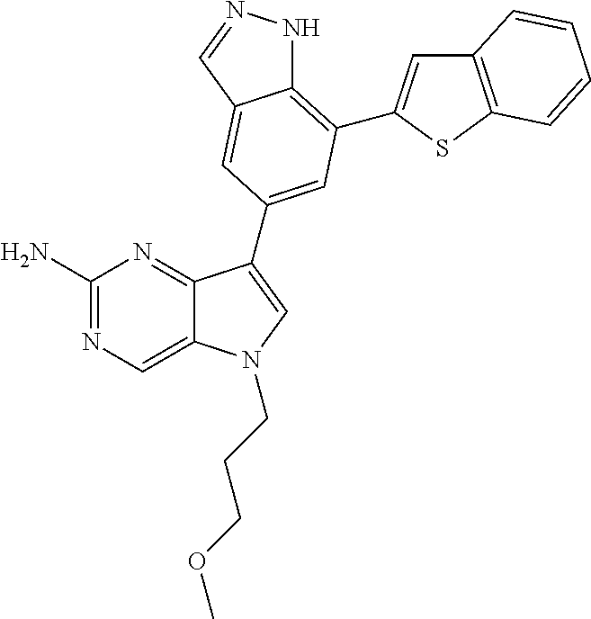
C1(N)=NC=C2C(=N1)C(C1=CC(C3=CC4=C(S3)C=CC=C4)=C3NN=CC3=C1)=CN2CCCOC
